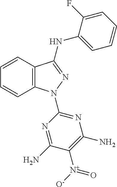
C1=CC2=C(C=C1)N(C1=NC(N)=C([N+]([O-])=O)C(N)=N1)N=C2NC1=CC=CC=C1F
